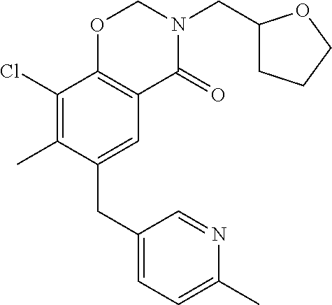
C1(CC2=CC3=C(C(Cl)=C2C)OCN(CC2CCCO2)C3=O)=CC=C(C)N=C1
